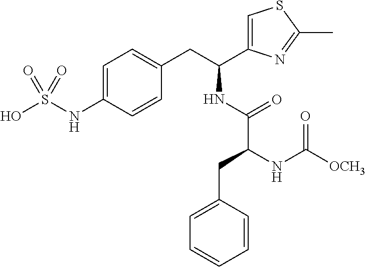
C1=C(NS(O)(=O)=O)C=CC(CC(C2=CSC(C)=N2)NC(C(CC2=CC=CC=C2)NC([OCH3])=O)=O)=C1
